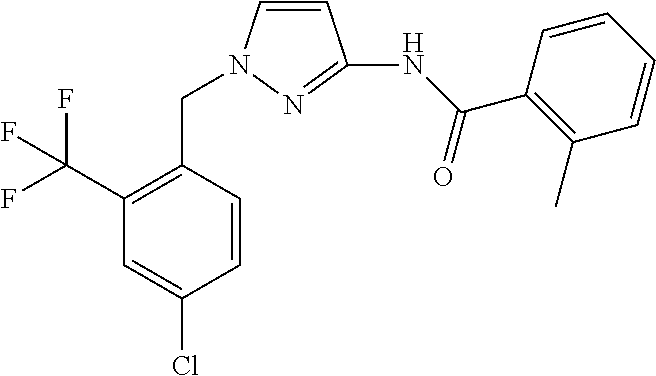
C1=CN(CC2=C(C(F)(F)F)C=C(Cl)C=C2)N=C1NC(C1=C(C)C=CC=C1)=O
